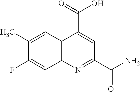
C12=C(N=C(C(N)=O)C=C1C(=O)O)C=C(F)C(C)=C2
